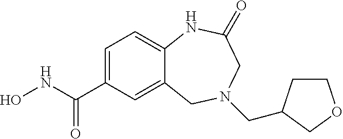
C12=CC(C(NO)=O)=CC=C1NC(=O)CN(CC1CCOC1)C2
